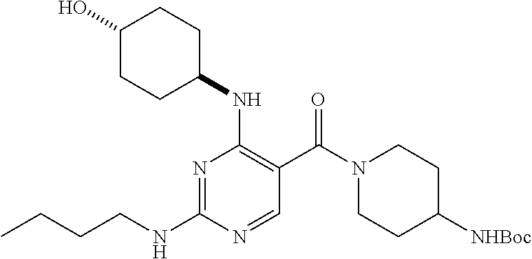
CCCCNC1=NC(NC2CCC(O)CC2)=C(C(N2CCC([NHBoc])CC2)=O)C=N1
